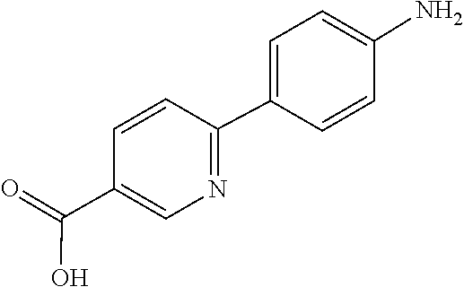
C1(C2=NC=C(C(=O)O)C=C2)=CC=C(N)C=C1
